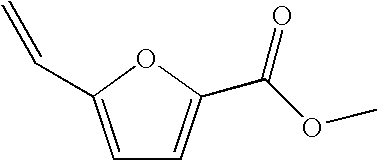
C1=C(C=C)OC(C(OC)=O)=C1
